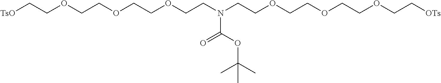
[TsO]CCOCCOCCOCCN(CCOCCOCCOCC[OTs])C(=O)OC(C)(C)C
